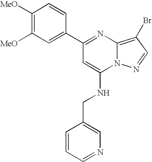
C1([MeO])=C([MeO])C=C(C2=NC3=C(Br)C=NN3C(NCC3=CN=CC=C3)=C2)C=C1
